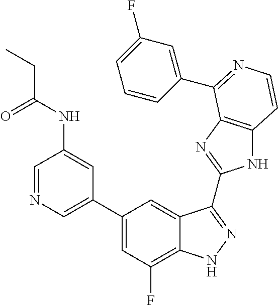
C1(C2=CN=CC(NC(=O)CC)=C2)=CC(F)=C2C(=C1)C(C1=NC3=C(N1)C=CN=C3C1=CC(F)=CC=C1)=NN2
